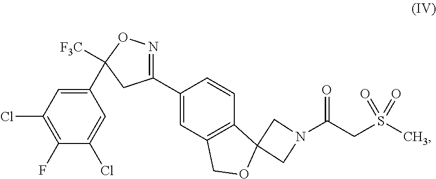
C1=C(Cl)C(F)=C(Cl)C=C1C1([F3C])ON=C(C2=CC3=C(C=C2)C2(OC3)CN(C(CS(C)(=O)=O)=O)C2)C1
